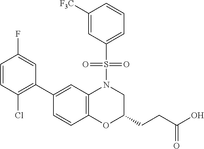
C1(C2=C(Cl)C=CC(F)=C2)=CC2=C(C=C1)OC(CCC(O)=O)CN2S(=O)(=O)C1=CC=CC([F3C])=C1
